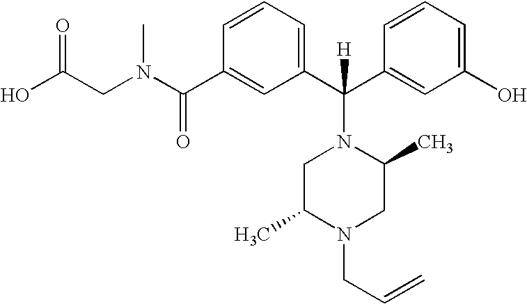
OC(CN(C(=O)C1=CC(C(C2=CC(O)=CC=C2)([H])N2CC(C)N(CC=C)CC2C)=CC=C1)C)=O
